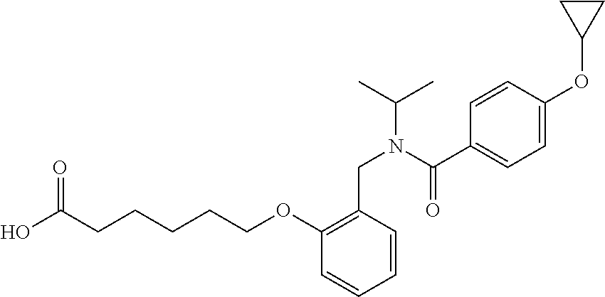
OC(CCCCCOC1=C(CN(C(C)C)C(C2=CC=C(OC3CC3)C=C2)=O)C=CC=C1)=O
